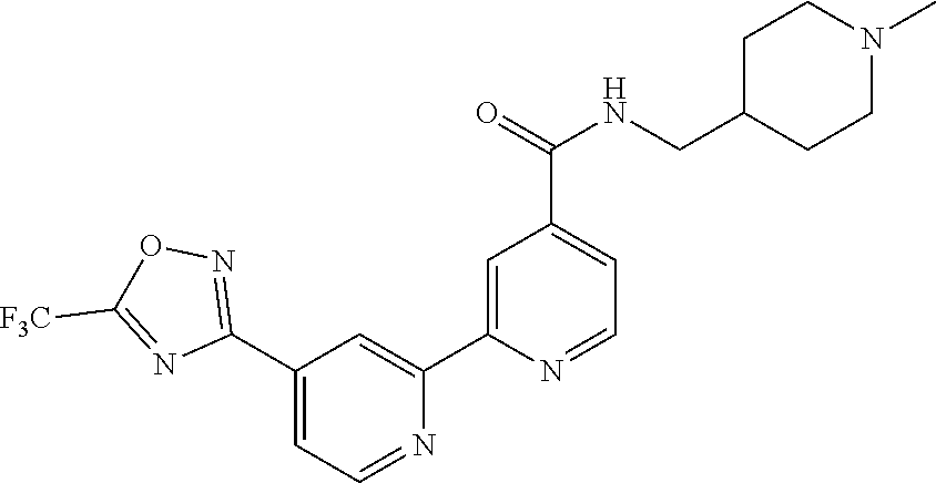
N1=CC=C(C2=NOC([F3C])=N2)C=C1C1=CC(C(=O)NCC2CCN(C)CC2)=CC=N1
